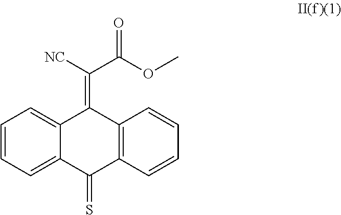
C1=CC=C2C(=C1)C(=C(C(OC)=O)[NC])C1=C(C2=S)C=CC=C1
